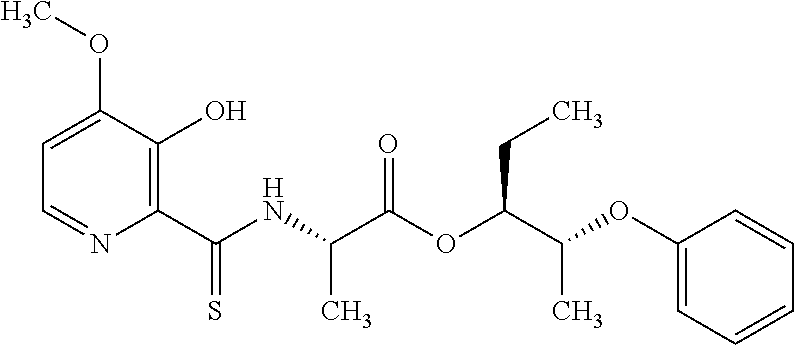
C1=C(OC)C(O)=C(C(NC(C(OC(C(OC2=CC=CC=C2)C)CC)=O)C)=S)N=C1
